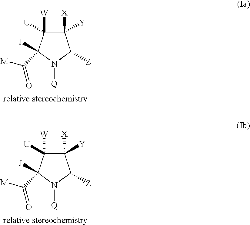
C1([X])([Y])C([W])([U])C([J])(C([M])=O)N([Q])C1[Z].C1([X])([Y])C([W])([U])C([J])(C([M])=O)N([Q])C1[Z]
